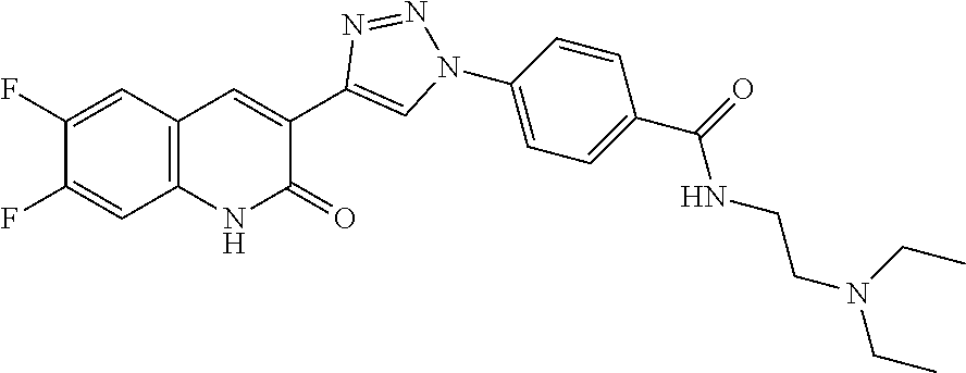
C1=C(F)C(F)=CC2=C1NC(=O)C(C1=CN(C3=CC=C(C(=O)NCCN(CC)CC)C=C3)N=N1)=C2
